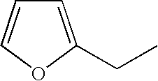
C1=C(CC)OC=C1
